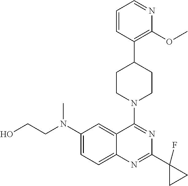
C1=CC(C2CCN(C3=NC(C4(F)CC4)=NC4=CC=C(N(C)CCO)C=C43)CC2)=C(OC)N=C1
